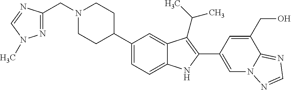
C(N1CCC(C2=CC=C3C(=C2)C(C(C)C)=C(C2=CN4C(=NC=N4)C(CO)=C2)N3)CC1)C1=NN(C)C=N1
